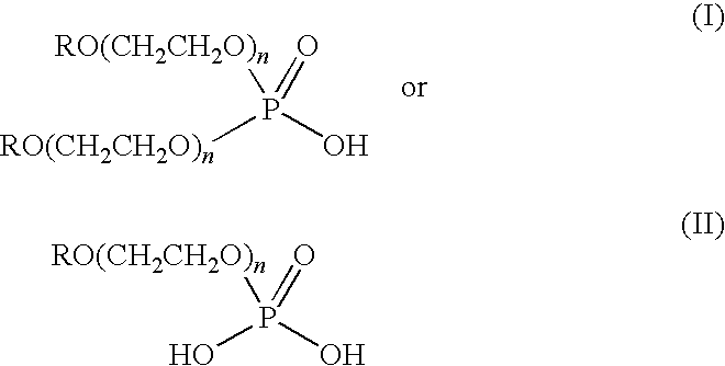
P(O)([RO(CH2CH2O)n])(=O)[RO(CH2CH2O)n].P(O)(O)(=O)[RO(CH2CH2O)n]
